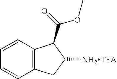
C12=C(C=CC=C1)C(C(=O)OC)C([NH2TFA])C2
